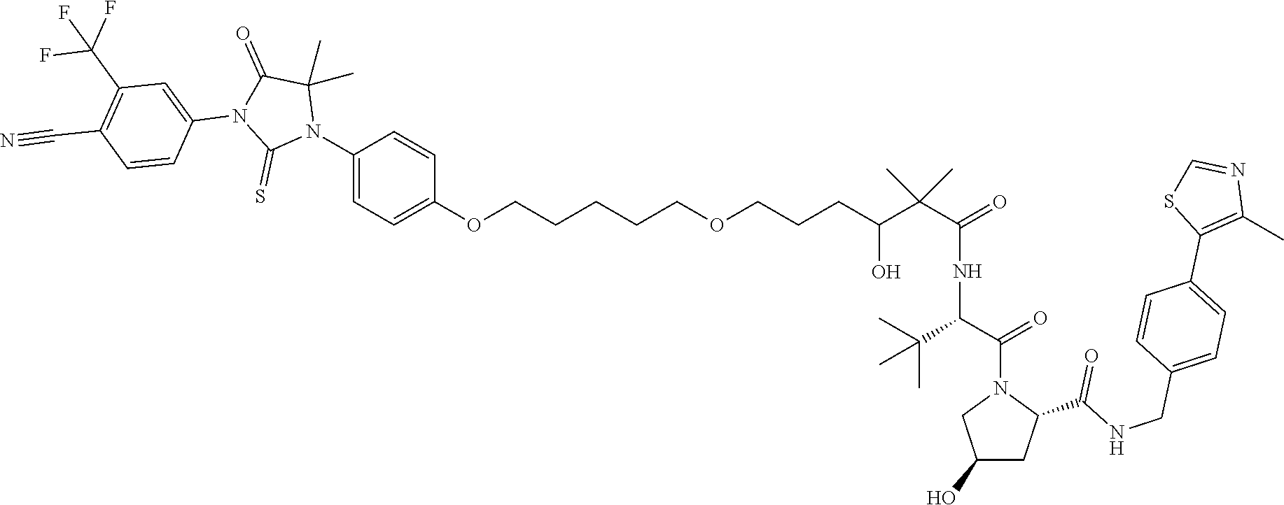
C1(N2C(C)(C)C(=O)N(C3=CC(C(F)(F)F)=C(C#N)C=C3)C2=S)=CC=C(OCCCCCOCCCC(C(C(NC(C(N2CC(O)CC2C(=O)NCC2=CC=C(C3=C(C)N=CS3)C=C2)=O)C(C)(C)C)=O)(C)C)O)C=C1
